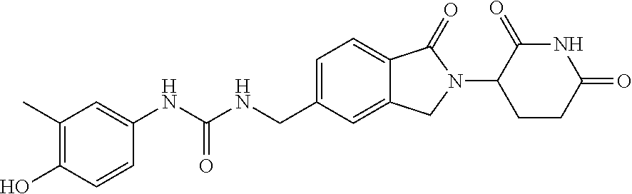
C1(O)=C(C)C=C(NC(NCC2=CC=C3C(=C2)CN(C2CCC(=O)NC2=O)C3=O)=O)C=C1
